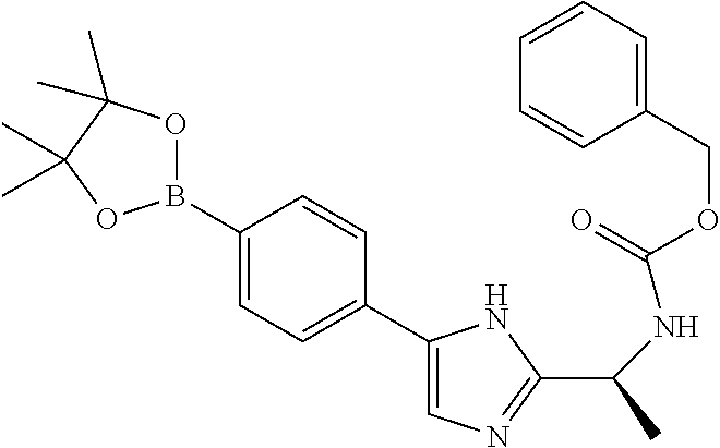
C1=C(COC(NC(C2=NC=C(C3=CC=C(B4OC(C)(C)C(C)(C)O4)C=C3)N2)C)=O)C=CC=C1
